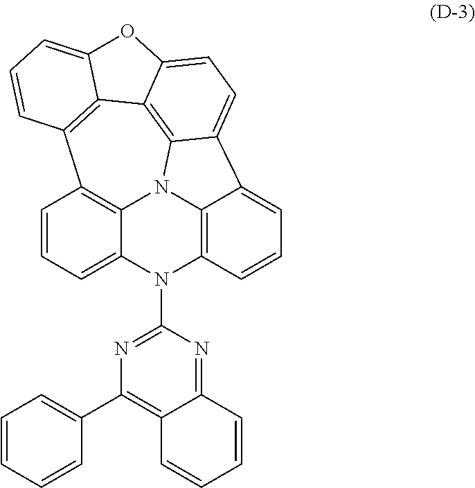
C1=CC=C2C3=C1C1=C4C5=C6N3C3=C(N2C2=NC(C7=CC=CC=C7)=C7C(=N2)C=CC=C7)C=CC=C3C6=CC=C5OC4=CC=C1
